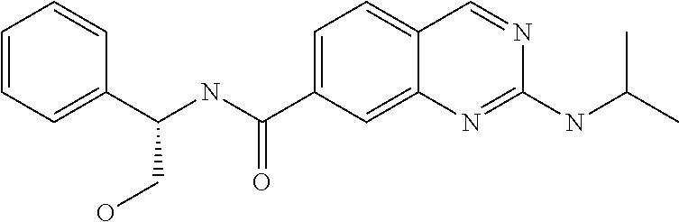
C1=C(C(NC(C2=CC=CC=C2)CO)=O)C=C2C(=C1)C=NC(NC(C)C)=N2
